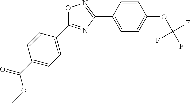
O1C(C2=CC=C(C(OC)=O)C=C2)=NC(C2=CC=C(OC(F)(F)F)C=C2)=N1
